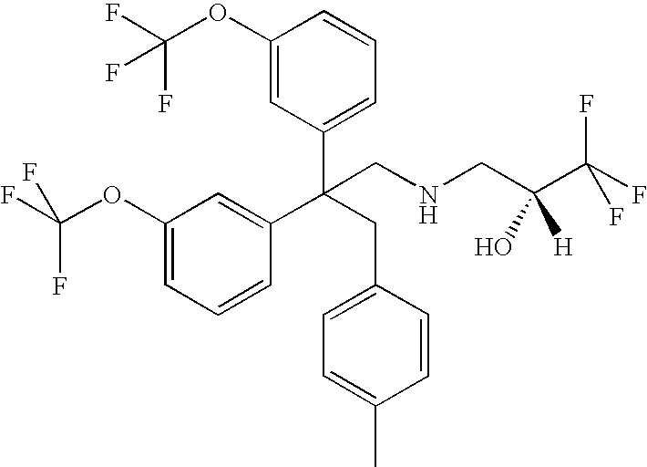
C1(OC(F)(F)F)=CC(C(CC2=CC=C(C)C=C2)(CNCC(C(F)(F)F)(O)[H])C2=CC(OC(F)(F)F)=CC=C2)=CC=C1
